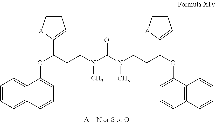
C1=CC=C2C(=C1)C(OC(CCN(C(N(CCC(OC1=CC=CC3=C1C=CC=C3)C1=CC=C[A]1)C)=O)C)C1=CC=C[A]1)=CC=C2
